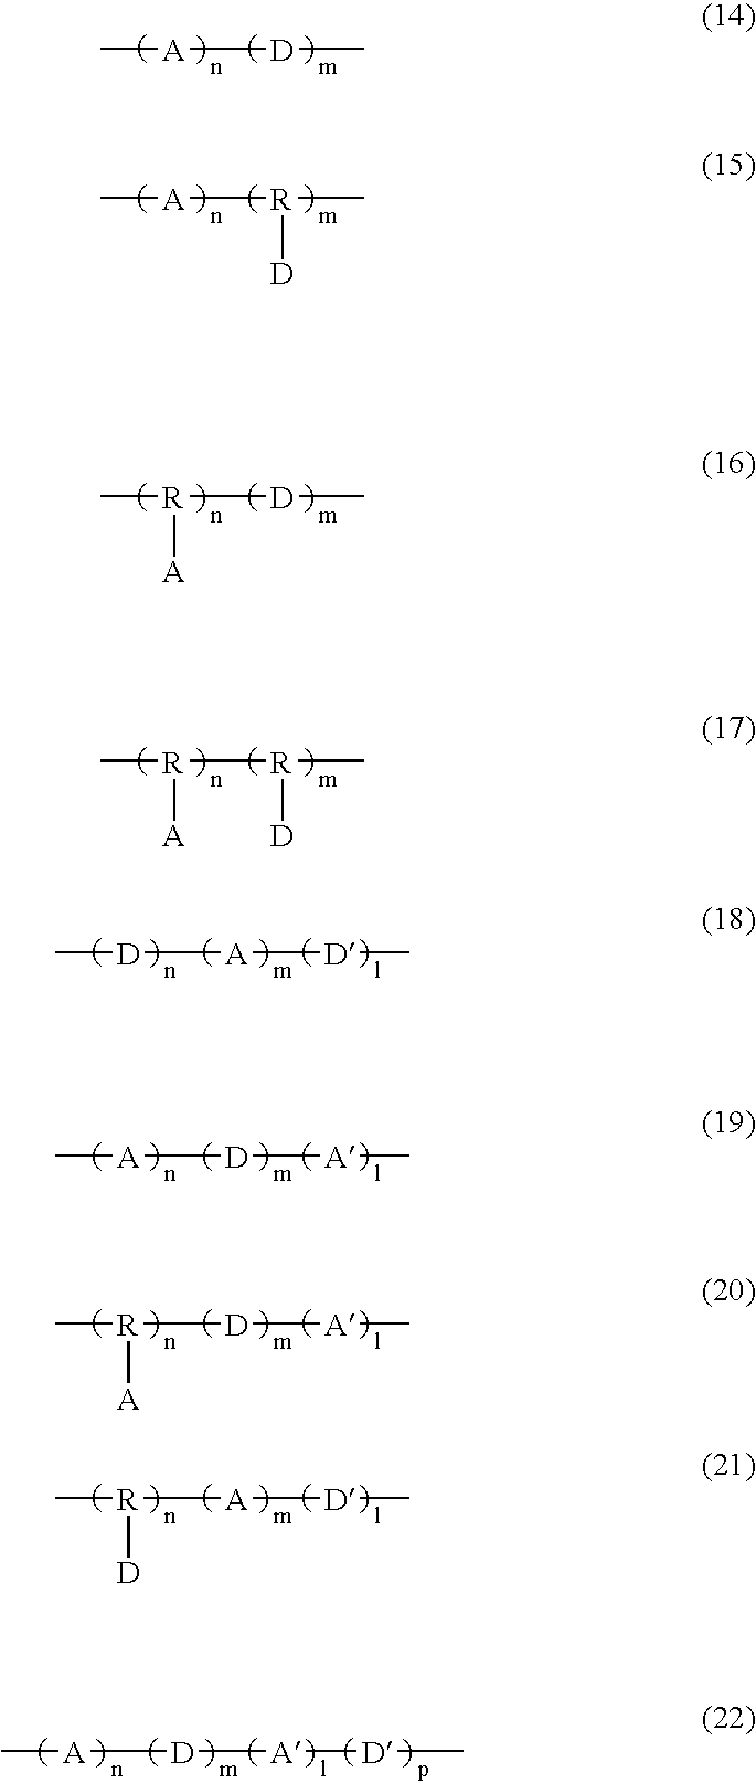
C[A][D]C.C[A][R](C)[D].C[R]([D]C)[A].C[R]([R](C)[D])[A].C[D][A][D]C.C[A][D][A]C.C[R]([D][A]C)[A].C[R]([A][D]C)[D].C[A][D][A][D]C
